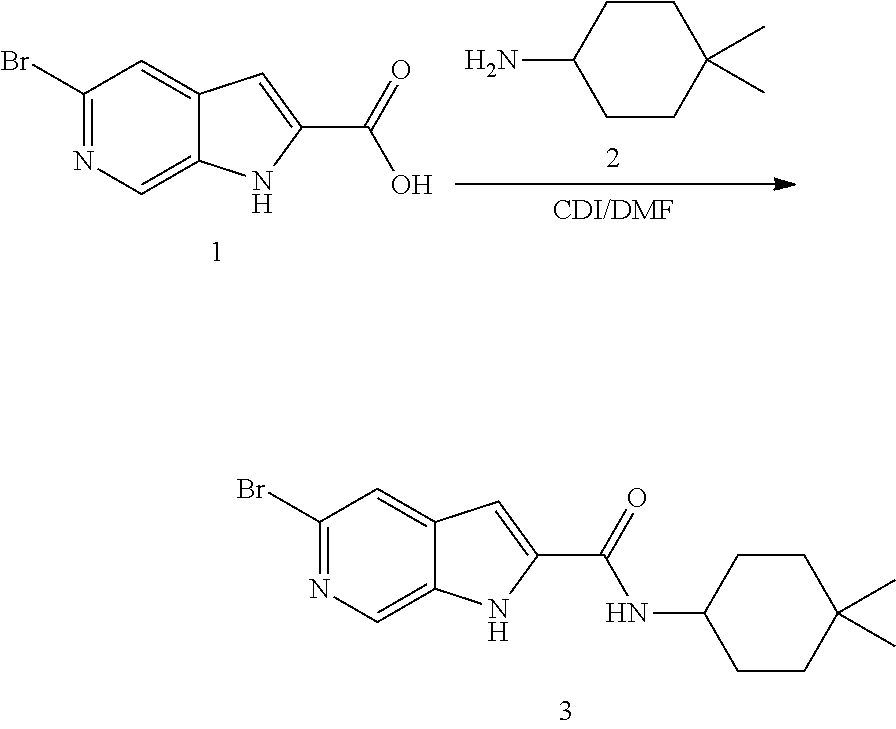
C1CC(C)(C)CCC1N.C1(Br)=NC=C2C(=C1)C=C(C(=O)O)N2.C1(Br)=NC=C2C(=C1)C=C(C(=O)NC1CCC(C)(C)CC1)N2
